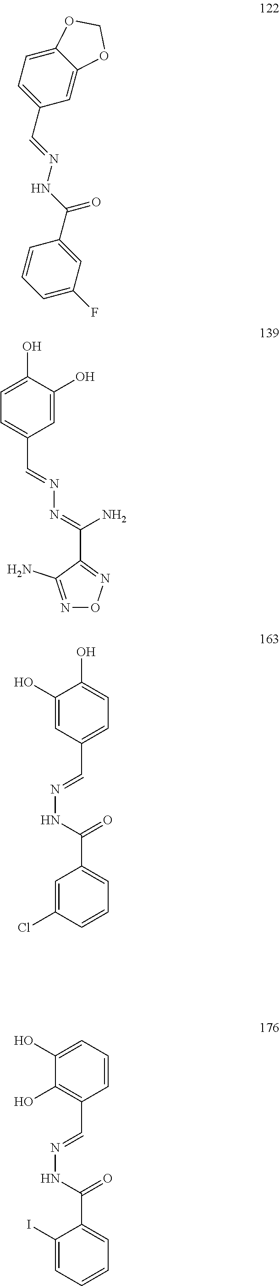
C1(C=NNC(C2=CC(F)=CC=C2)=O)=CC=C2C(=C1)OCO2.C1(O)=CC=C(C=NN=C(C2=NON=C2N)N)C=C1O.C1(O)=CC(C=NNC(=O)C2=CC=CC(Cl)=C2)=CC=C1O.C1(O)=CC=CC(C=NNC(=O)C2=CC=CC=C2I)=C1O
